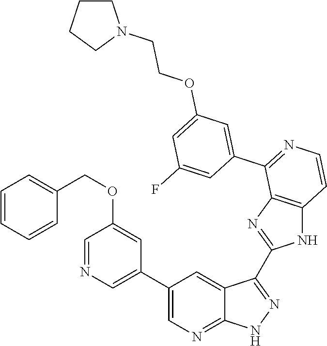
C1=NC=C(C2=CN=C3C(=C2)C(C2=NC4=C(N2)C=CN=C4C2=CC(OCCN4CCCC4)=CC(F)=C2)=NN3)C=C1OCC1=CC=CC=C1
